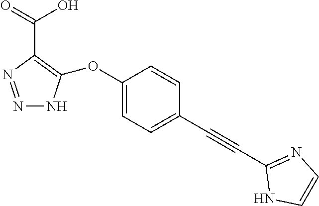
N1=NC(C(O)=O)=C(OC2=CC=C(C#CC3=NC=CN3)C=C2)N1
